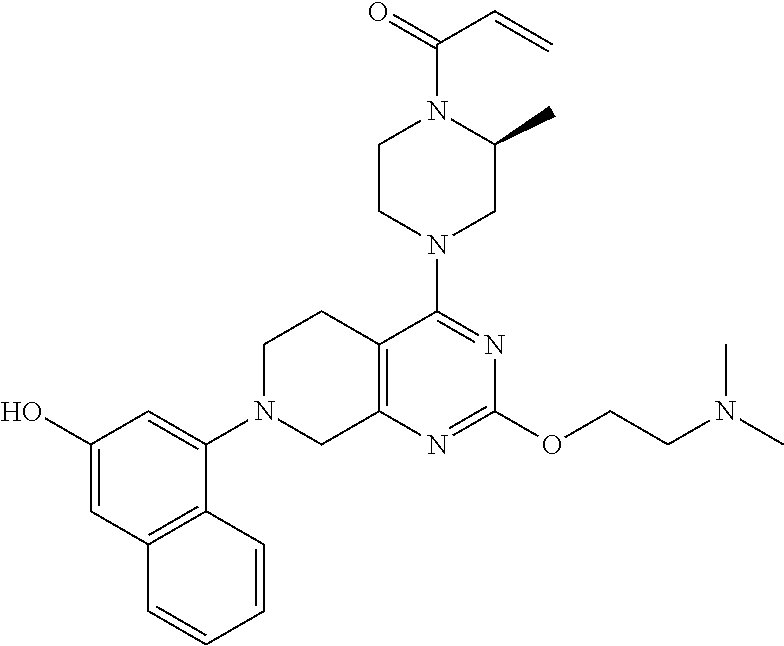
C12=C(N=C(OCCN(C)C)N=C1N1CC(C)N(C(=O)C=C)CC1)CN(C1=CC(O)=CC3=C1C=CC=C3)CC2
